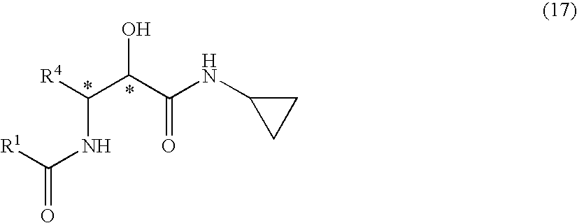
[R4]C(C(C(NC1CC1)=O)O)NC(=O)[R1]
